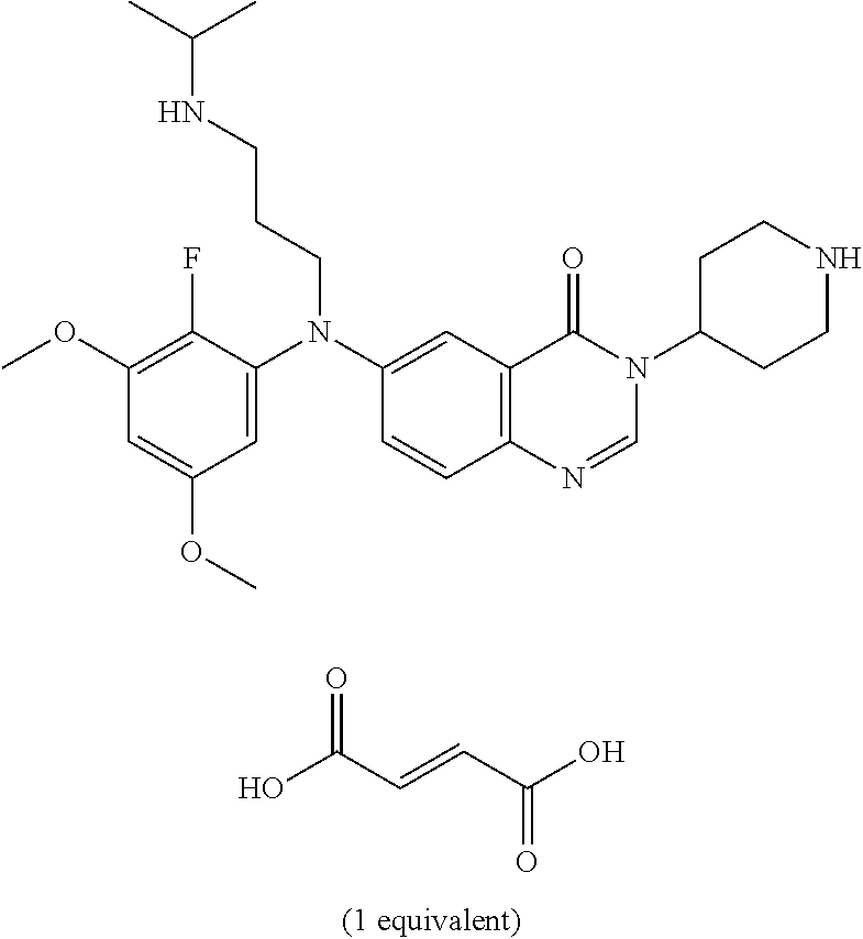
OC(C=CC(O)=O)=O.C1=C(N(C2=CC3=C(C=C2)N=CN(C2CCNCC2)C3=O)CCCNC(C)C)C(F)=C(OC)C=C1OC
